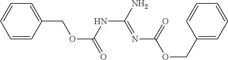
C1=CC(COC(NC(=NC(OCC2=CC=CC=C2)=O)N)=O)=CC=C1
